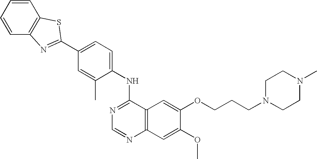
C1=CC=CC2=C1SC(C1=CC=C(NC3=NC=NC4=C3C=C(OCCCN3CCN(C)CC3)C(OC)=C4)C(C)=C1)=N2
